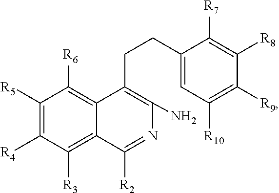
C1([R5])=C([R4])C([R3])=C2C(=C1[R6])C(CCC1=CC([R10])=C([R9])C([R8])=C1[R7])=C(N)N=C2[R2]
